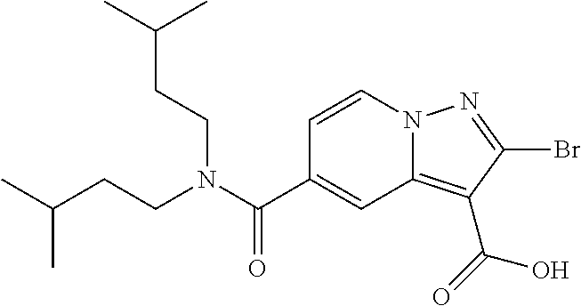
BrC1=NN2C(=C1C(O)=O)C=C(C(N(CCC(C)C)CCC(C)C)=O)C=C2
